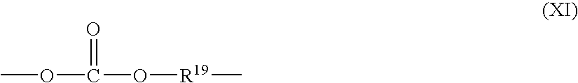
COC(O[R19]C)=O
